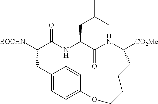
[BOCHN]C1C(=O)NC(CC(C)C)C(=O)NC([CO2Me])CCCCOC2=CC=C(C1)C=C2
